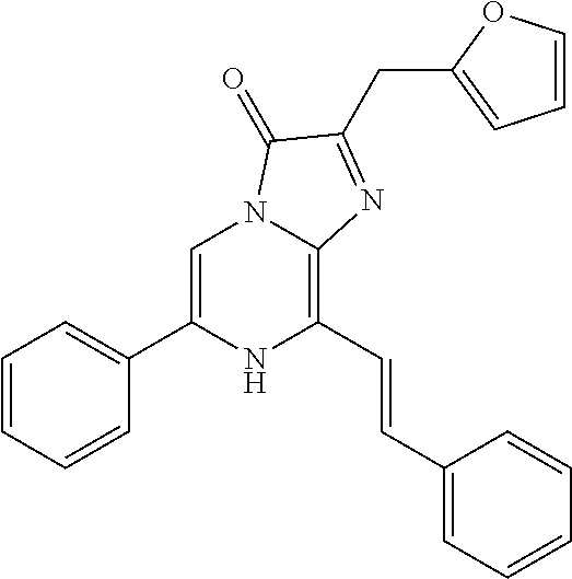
C1=C(C2=CC=CC=C2)NC(C=CC2=CC=CC=C2)=C2N1C(=O)C(CC1=CC=CO1)=N2
